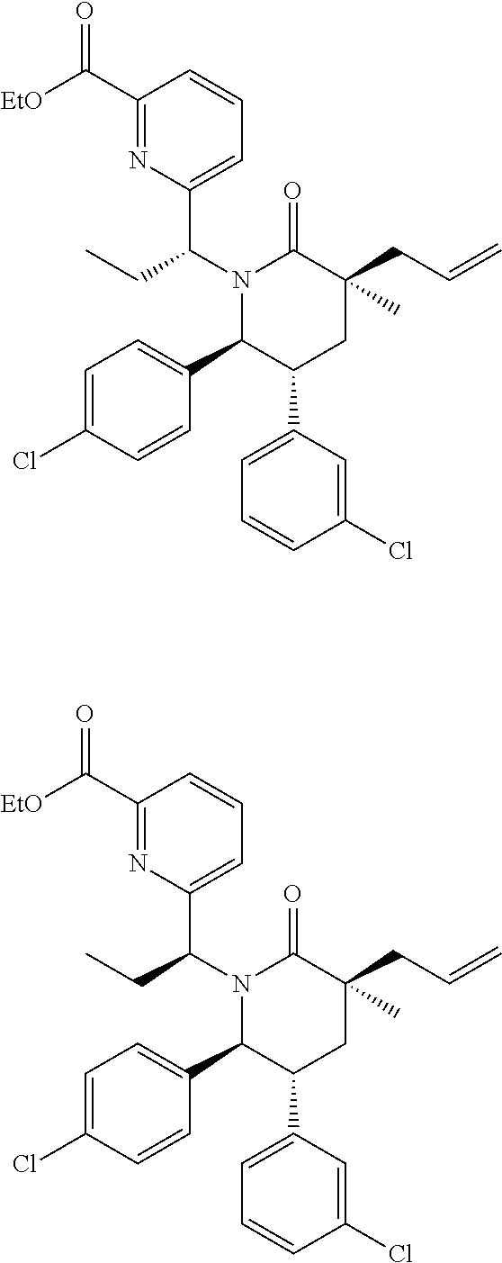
N1(C(CC)C2=CC=CC(C([EtO])=O)=N2)C(C2=CC=C(Cl)C=C2)C(C2=CC=CC(Cl)=C2)CC(CC=C)(C)C1=O.N1(C(CC)C2=CC=CC(C([EtO])=O)=N2)C(C2=CC=C(Cl)C=C2)C(C2=CC=CC(Cl)=C2)CC(CC=C)(C)C1=O
